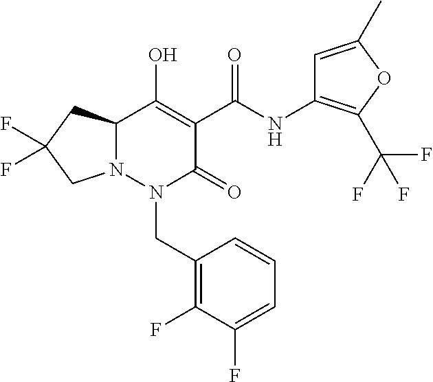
C12N(N(CC3=C(F)C(F)=CC=C3)C(=O)C(C(=O)NC3=C(C(F)(F)F)OC(C)=C3)=C1O)CC(F)(F)C2
